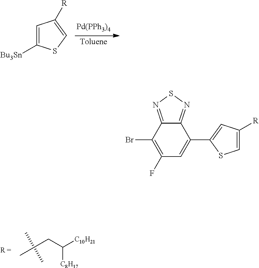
CC(C)(CC([C8H17])[C10H21])C.C1=C([Bu3Sn])SC=C1[R].[Toluene].[Pd(PPh3)4].C1([R])=CSC(C2=CC(F)=C(Br)C3=NSN=C23)=C1
